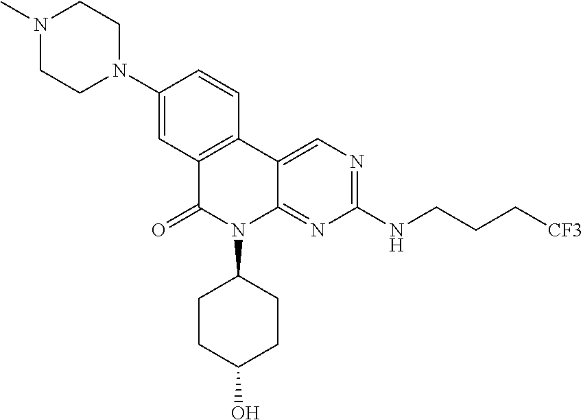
C12=C(C3=CN=C(NCCC[CF3])N=C3N(C3CCC(O)CC3)C1=O)C=CC(N1CCN(C)CC1)=C2
